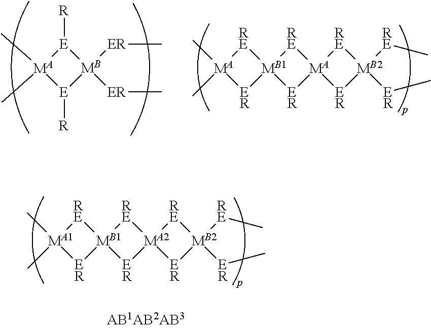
[RE]1[MA](C)(C)[ER][MB1]12[ER][MA]1([RE]2)[ER][MB2]([ER]C)([RE]C)[RE]1.[E]1([R])[MA](C)(C)[E]([R])[MB]1([ER]C)[ER]C.[RE]1[MA1](C)(C)[ER][MB1]12[ER][MA2]1([RE]2)[ER][MB2]([ER]C)([RE]C)[RE]1
